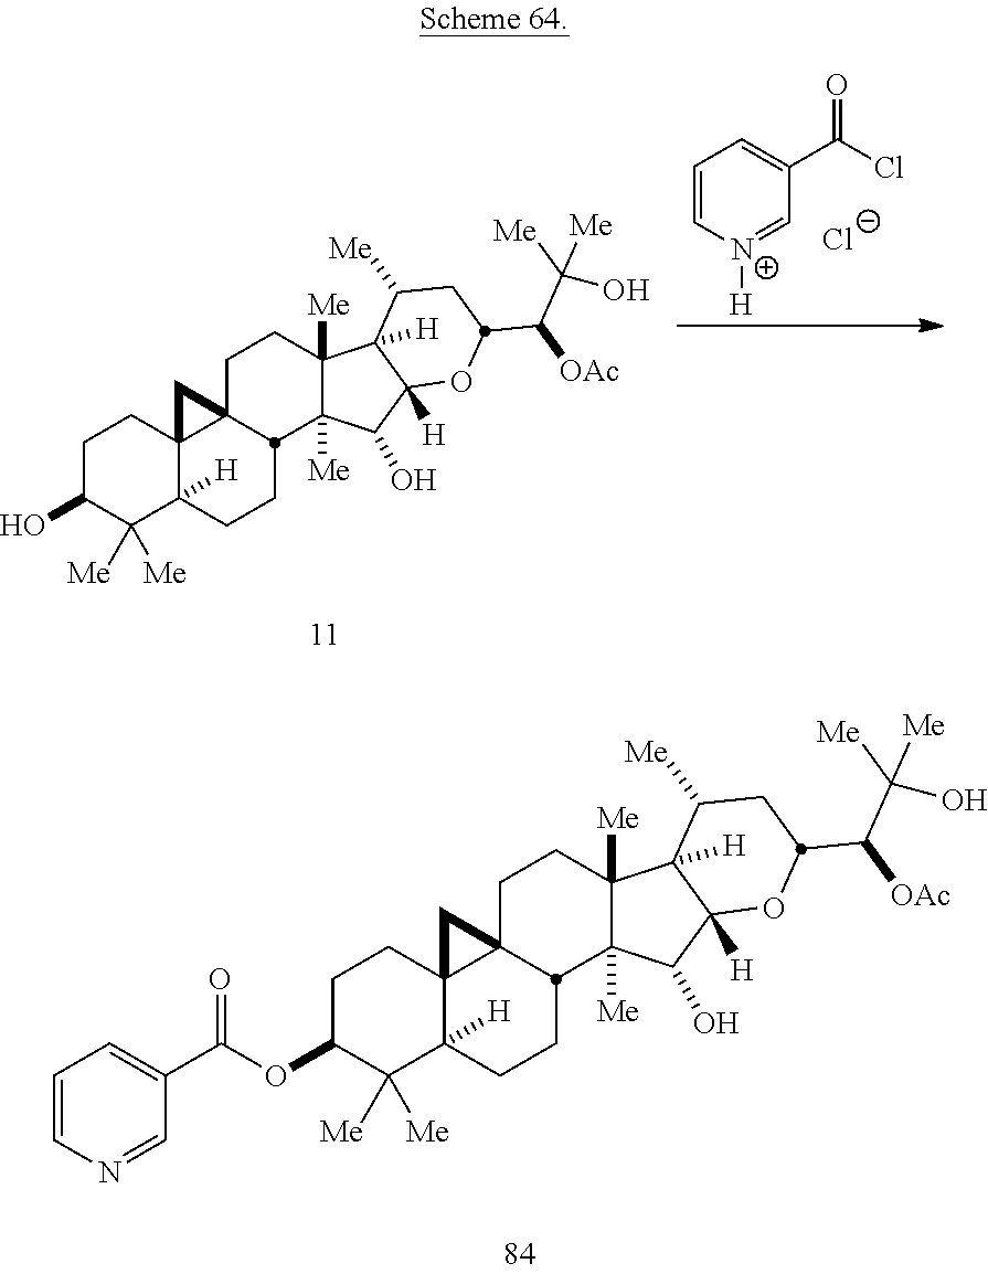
C1C(O)C([Me])([Me])C2([H])C3(C1)C1(CCC4([Me])C([Me])(C(O)C5([H])C4([H])C([Me])CC(C([OAc])C([Me])(O)[Me])O5)C1CC2)C3.C1=C[N+]([H])=CC(C(Cl)=O)=C1.[Cl-].C1C(OC(C2=CC=CN=C2)=O)C([Me])([Me])C2([H])C3(C1)C1(CCC4([Me])C([Me])(C(O)C5([H])C4([H])C([Me])CC(C([OAc])C([Me])(O)[Me])O5)C1CC2)C3
